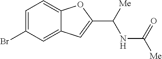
C1=C(Br)C=C2C(=C1)OC(C([Me])NC([Me])=O)=C2
